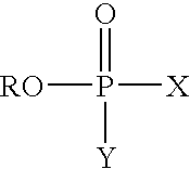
[RO]P(=O)([X])[Y]
